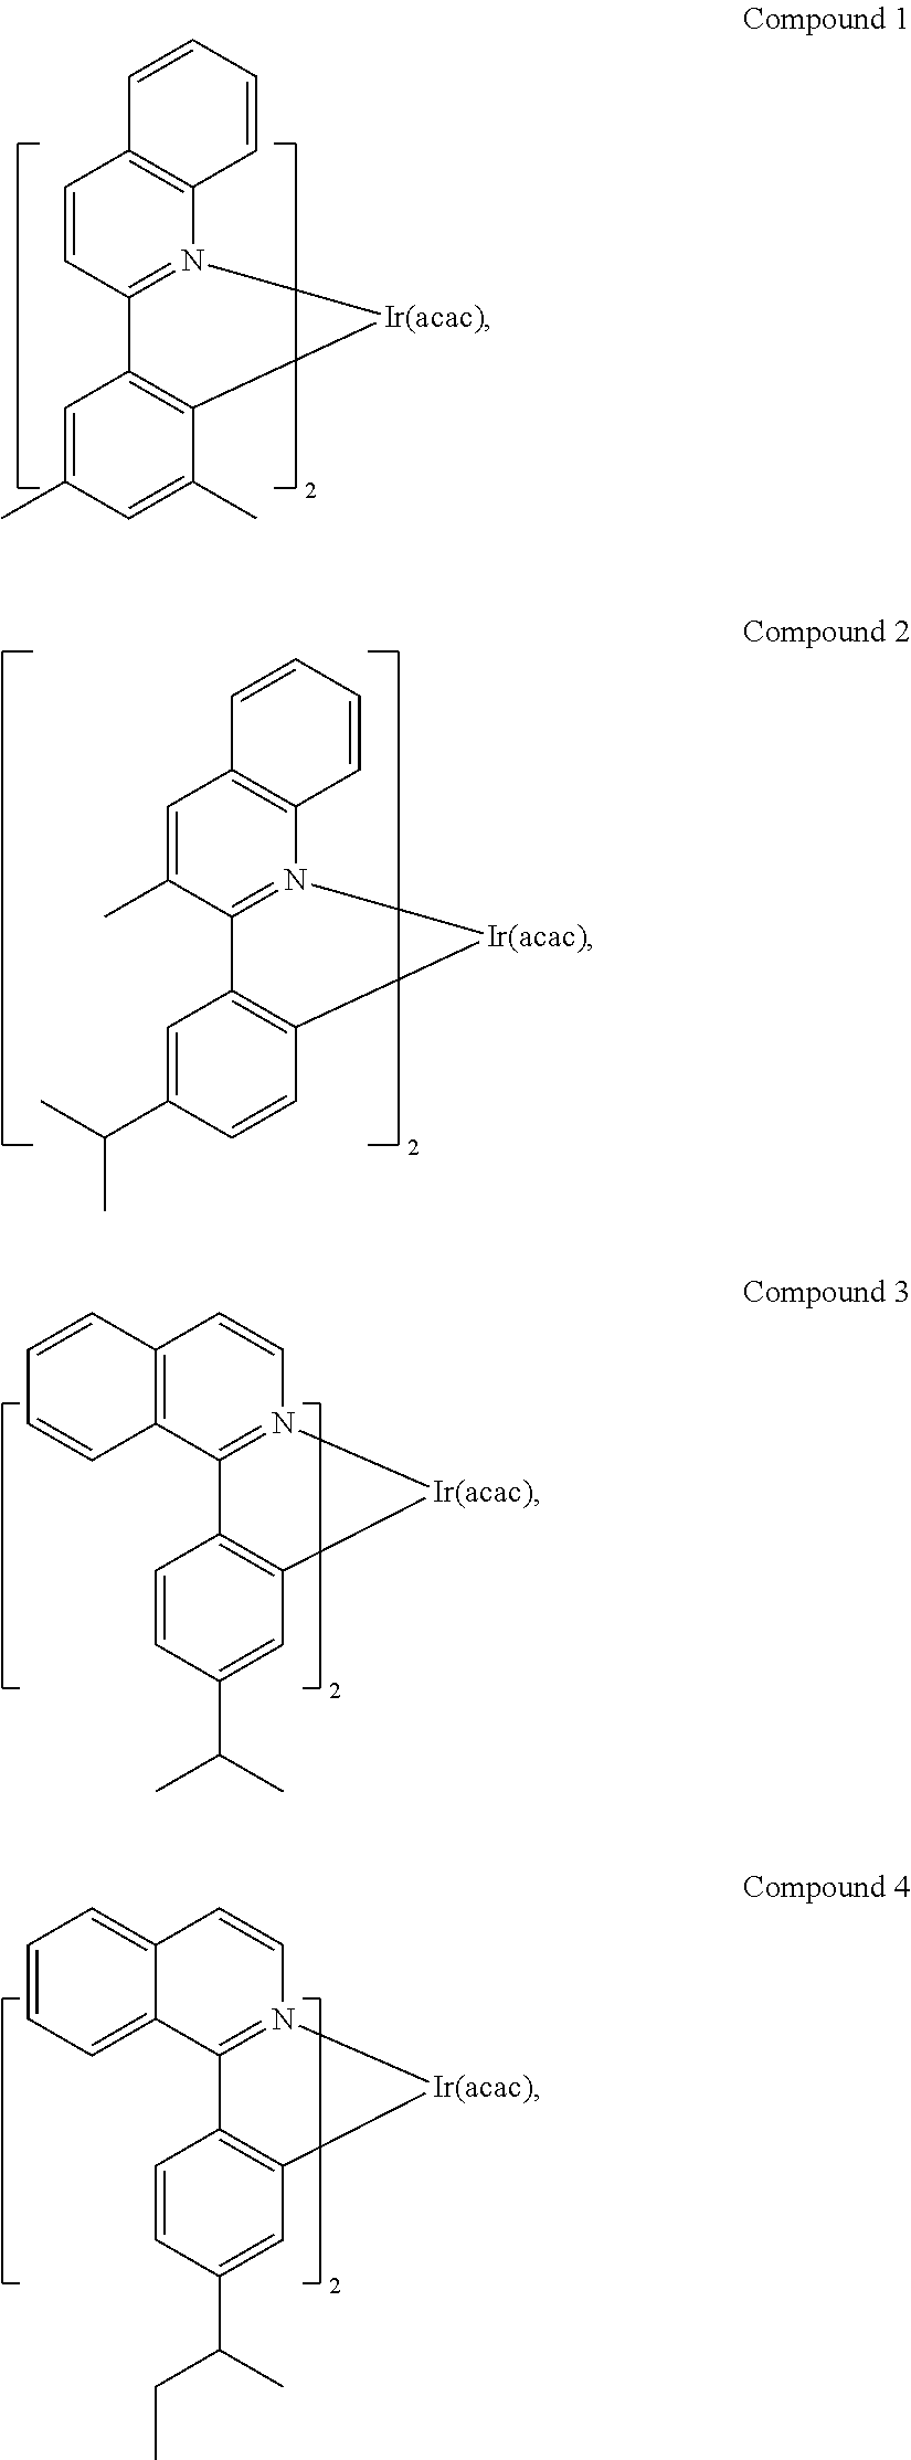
C1=CC=CC2=C1C=CC1=N2[Ir(acac)]C2=C1C=C(C)C=C2C.C1=CC2=C(C=C1)C1=N(C=C2)[Ir(acac)]C2=C1C=CC(C(C)C)=C2.C1=CC=C2C(=C1)C=CN1=C2C2=C(C=C(C(C)CC)C=C2)[Ir(acac)]1.C1=CC=CC2=C1C=C(C)C1=N2[Ir(acac)]C2=C1C=C(C(C)C)C=C2
